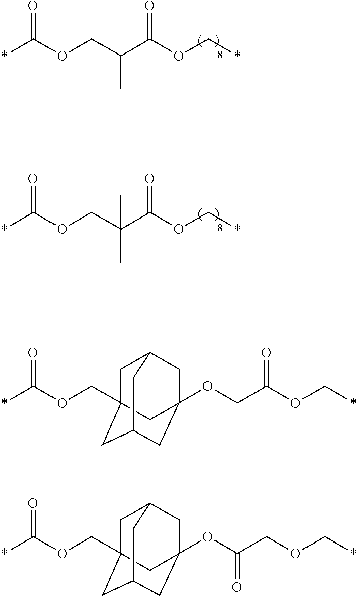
O=C(OCC(C(OC*)=O)(C)C)*.O=C(OCC(C(OC*)=O)C)*.O=C(OCC12CC3CC(OCC(OC*)=O)(CC(C1)C3)C2)*.O=C(OCC12CC3CC(OC(COC*)=O)(CC(C1)C3)C2)*
